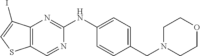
C1(CN2CCOCC2)=CC=C(NC2=NC3=C(C=N2)SC=C3I)C=C1
